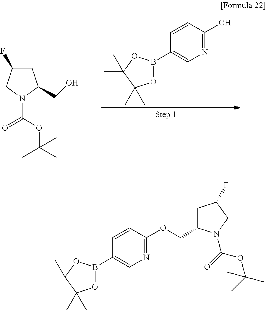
C1C(F)CN(C(OC(C)(C)C)=O)C1CO.N1=C(O)C=CC(B2OC(C)(C)C(C)(C)O2)=C1.C1C(COC2=NC=C(B3OC(C)(C)C(C)(C)O3)C=C2)N(C(OC(C)(C)C)=O)CC1F
